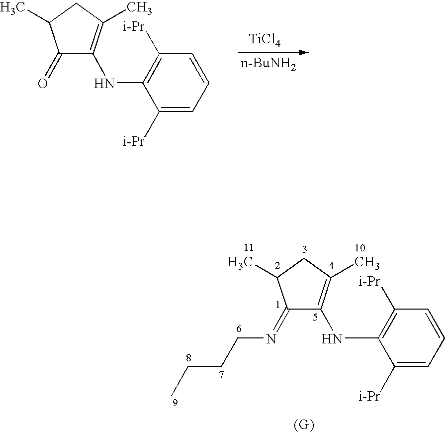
C1(=O)C(NC2=C([i-Pr])C=CC=C2[i-Pr])=C(C)CC1C.[TiCl4].[n-BuNH2].C1(=NCCCC)C(NC2=C([i-Pr])C=CC=C2[i-Pr])=C(C)CC1C
